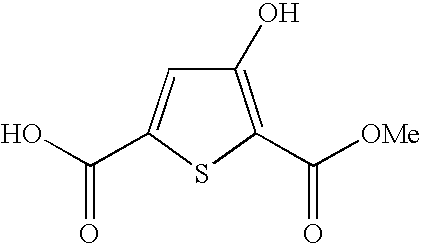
C1(O)=C(C([OMe])=O)SC(C(O)=O)=C1
